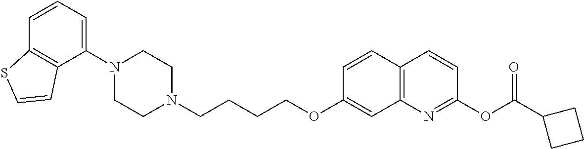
C1=CC2=C(C(N3CCN(CCCCOC4=CC5=C(C=C4)C=CC(OC(C4CCC4)=O)=N5)CC3)=C1)C=CS2
